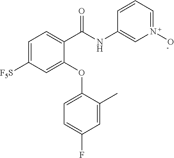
C1(C(NC2=CN(O)=CC=C2)=O)=CC=C([F5S])C=C1OC1=CC=C(F)C=C1C
